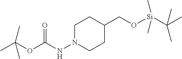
C(OC(NN1CCC(CO[Si](C)(C)C(C)(C)C)CC1)=O)(C)(C)C
